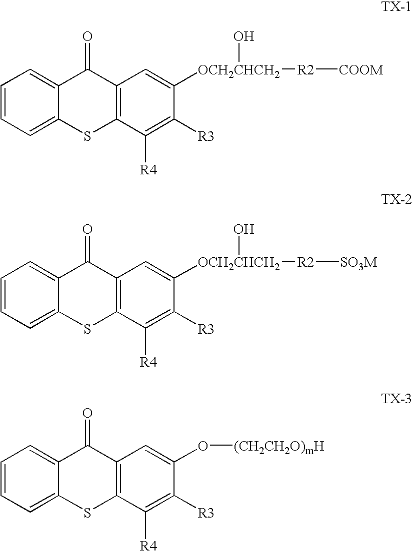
C1=CC=C2C(=C1)C(=O)C1=C(S2)C([R4])=C([R3])C([OCH2CHCH2](O)[R2][COOM])=C1.C1=CC=C2C(=C1)C(=O)C1=C(S2)C([R4])=C([R3])C([OCH2CHCH2](O)[R2][SO3M])=C1.C1=CC=C2C(=C1)C(=O)C1=C(S2)C([R4])=C([R3])C(O[(CH2CH2O)mH])=C1
